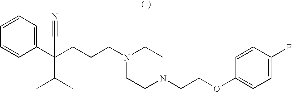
C1=CC=CC(C(CCCN2CCN(CCOC3=CC=C(F)C=C3)CC2)(C#N)C(C)C)=C1
